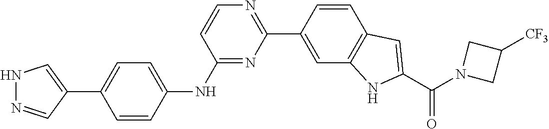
C1=CC(NC2=NC(C3=CC4=C(C=C3)C=C(C(N3CC([CF3])C3)=O)N4)=NC=C2)=CC=C1C1=CNN=C1
